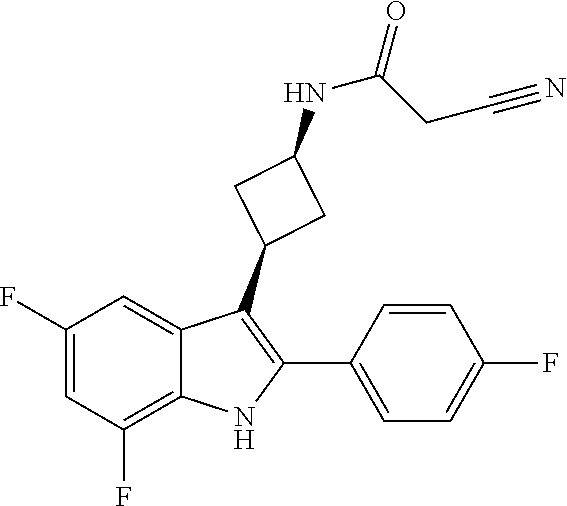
C1=CC(F)=CC=C1C1=C(C2CC(NC(CC#N)=O)C2)C2=CC(F)=CC(F)=C2N1
